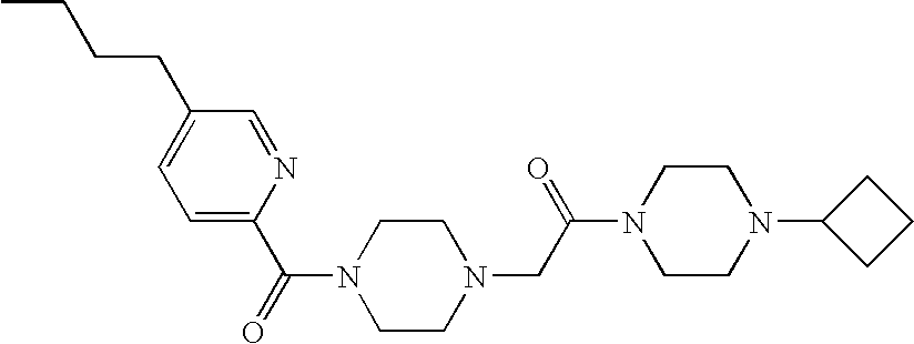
C(=O)(N1CCN(CC(N2CCN(C3CCC3)CC2)=O)CC1)C1=CC=C(CCCC)C=N1
